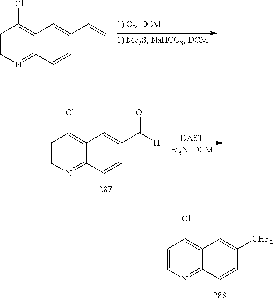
C1=CN=C2C(=C1Cl)C=C(C=C)C=C2.C1=CN=C2C(=C1Cl)C=C(C([H])=O)C=C2.[DAST].C1=CN=C2C(=C1Cl)C=C([CHF2])C=C2
